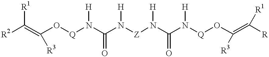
[R2]C(=C(O[Q]N(C(N([Z]N(C(N([Q]OC(=C([R])[R1])[R3])[H])=O)[H])[H])=O)[H])[R3])[R1]
